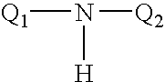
[Q1]N([Q2])[H]
